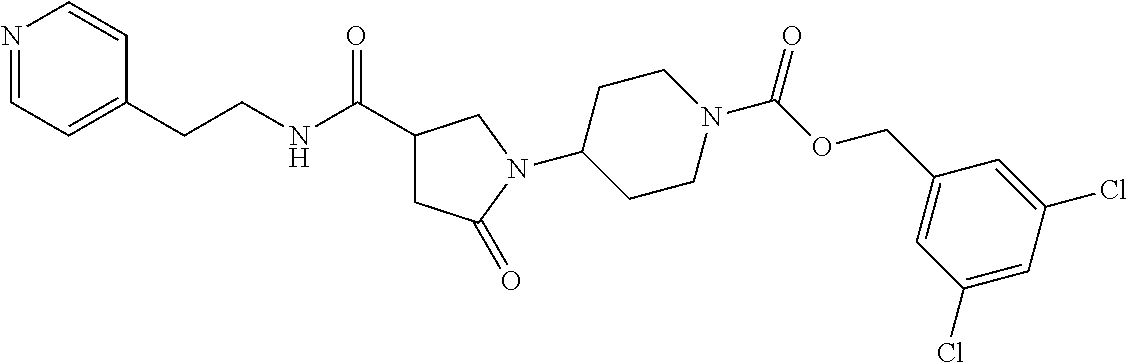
N1=CC=C(CCNC(=O)C2CC(=O)N(C3CCN(C(=O)OCC4=CC(Cl)=CC(Cl)=C4)CC3)C2)C=C1
